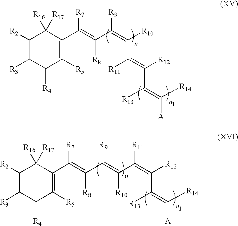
C1([R2])C([R3])C([R4])C([R5])=C(C(=C(C(=C([R10])C(=C([R12])C(=C([R14])[A])[R13])[R11])[R9])[R8])[R7])C1([R16])[R17].C1([R2])C([R3])C([R4])C([R5])=C(C(=C(C(=C(C(=C([R12])C(=C([R14])[A])[R13])[R11])[R10])[R9])[R8])[R7])C1([R16])[R17]
